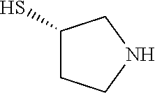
C1(S)CCNC1
